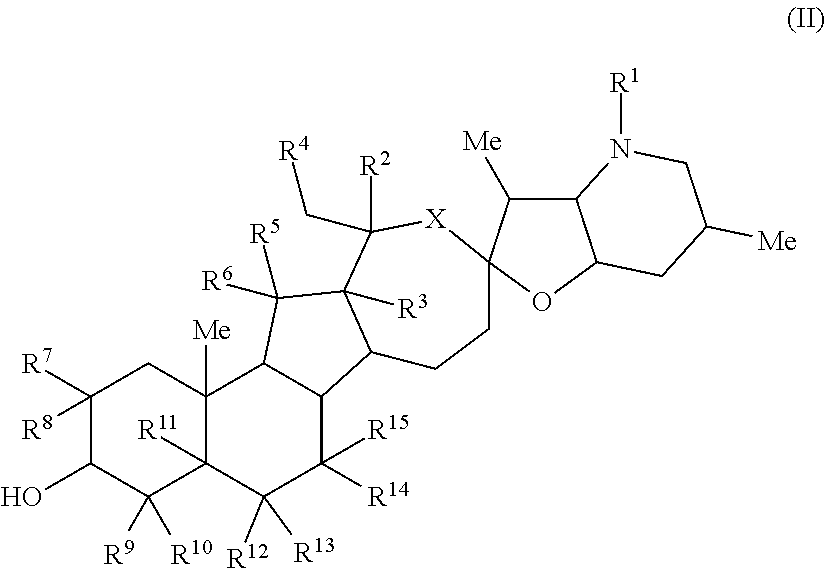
C1([R7])([R8])C(O)C([R9])([R10])C2([R11])C([Me])(C1)C1C(C([R14])([R15])C2([R12])[R13])C2C([R3])(C1([R5])[R6])C([R2])(C[R4])[X]C1(CC2)C([Me])C2C(O1)CC([Me])CN2[R1]
